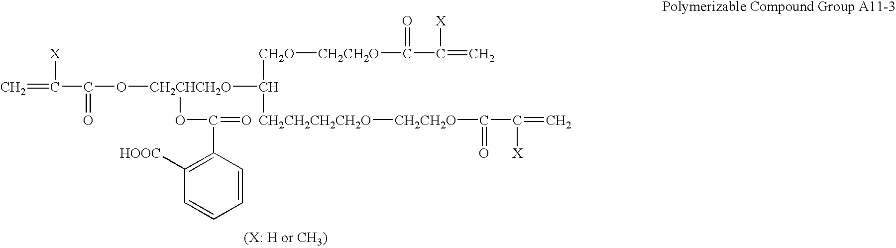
C=C(C(O[CH2CHCH2O](OC(C1=C([HOOC])C=CC=C1)=O)C([CH2O][CH2CH2O]C(C(=C)[X])=O)[CH2CH2CH2CH2O][CH2CH2O]C(C(=C)[X])=O)=O)[X]
